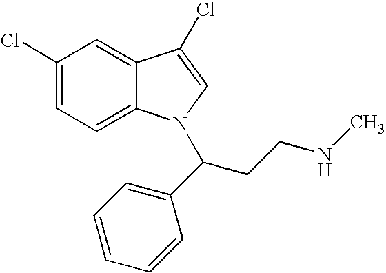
C1(Cl)=CC=C2C(=C1)C(Cl)=CN2C(CCNC)C1=CC=CC=C1
